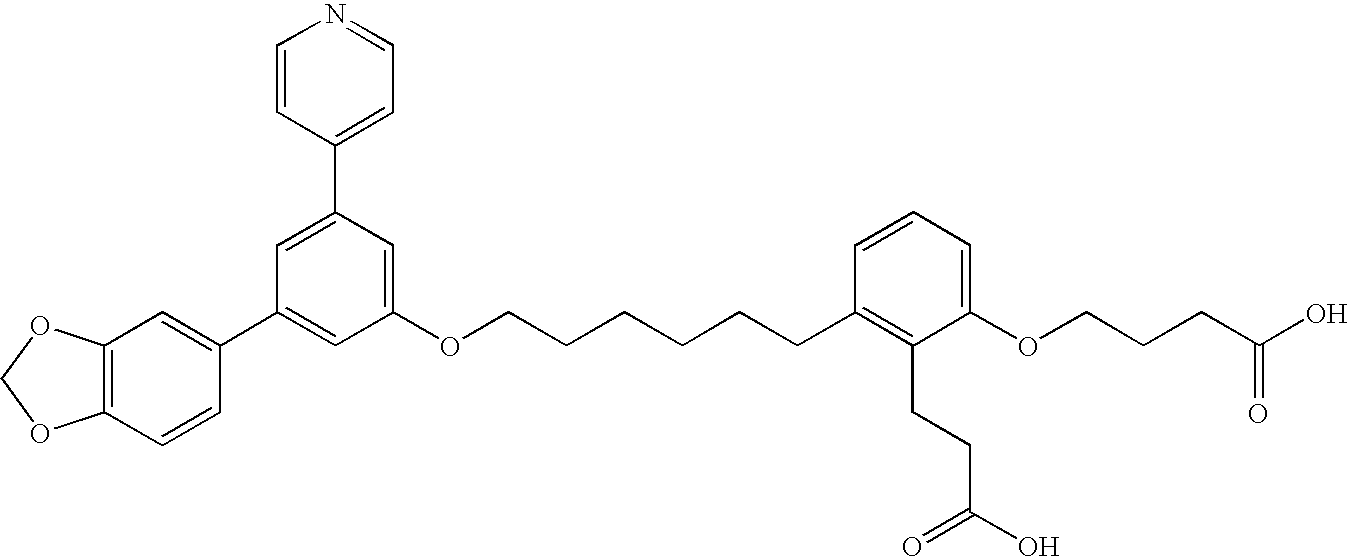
C1(C2=CC(C3=CC4=C(C=C3)OCO4)=CC(OCCCCCCC3=C(CCC(O)=O)C(OCCCC(O)=O)=CC=C3)=C2)=CC=NC=C1
